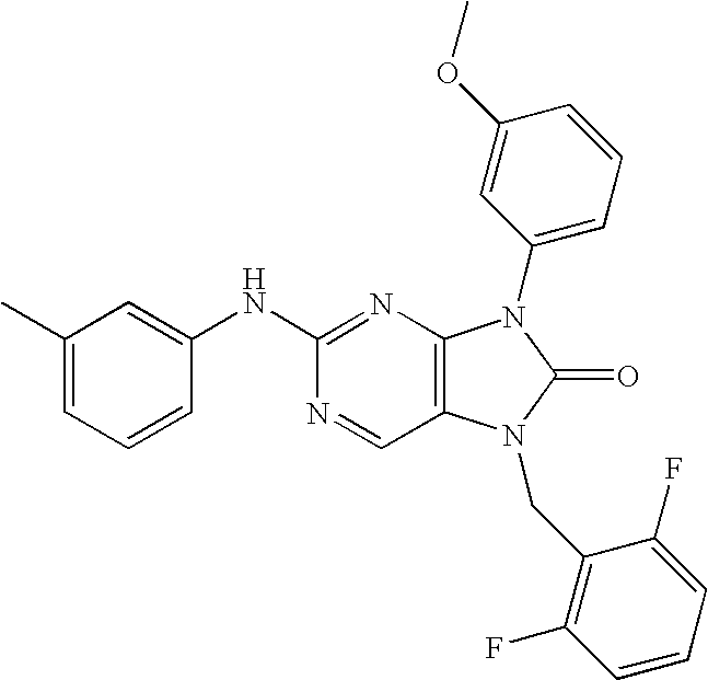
C1=C(NC2=NC3=C(C=N2)N(CC2=C(F)C=CC=C2F)C(=O)N3C2=CC=CC(OC)=C2)C=CC=C1C
